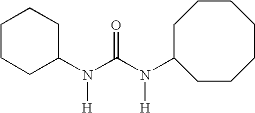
C1(N(C(N(C2CCCCCCC2)[H])=O)[H])CCCCC1
